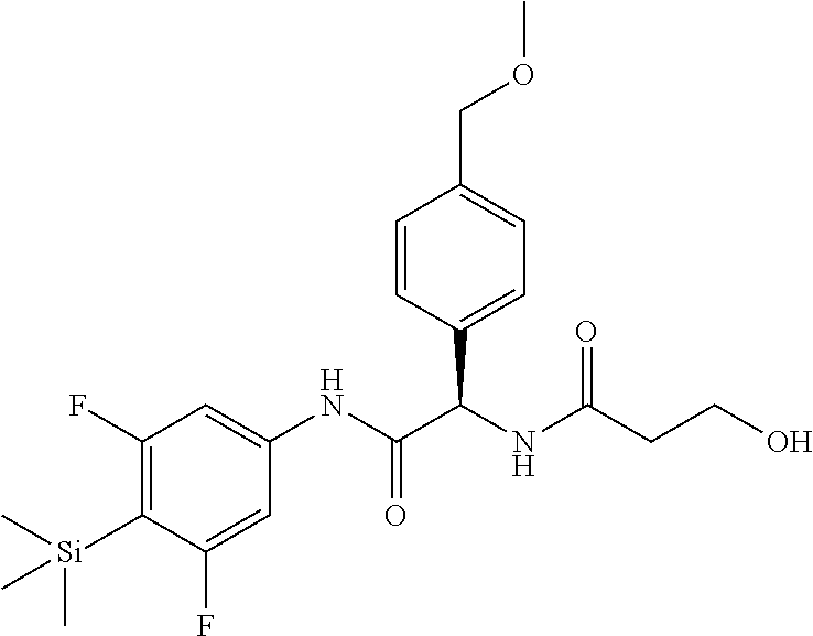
C1=CC(C(NC(CCO)=O)C(NC2=CC(F)=C([Si](C)(C)C)C(F)=C2)=O)=CC=C1COC
